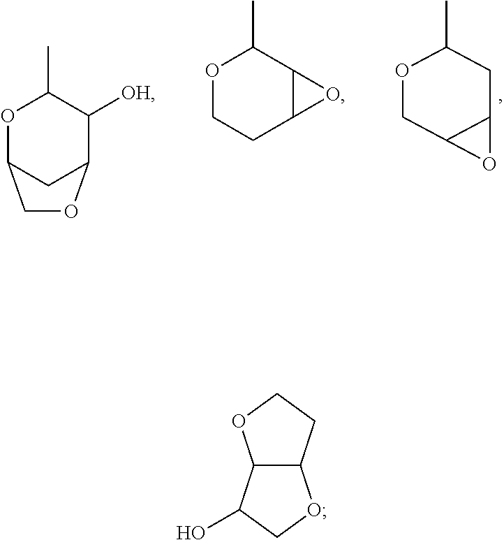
O1CC2C(CC1C)O2.O1C2CC(C([OH])C1C)OC2.O1CCC2C(C1C)O2.C12C(CCO1)OCC2O
